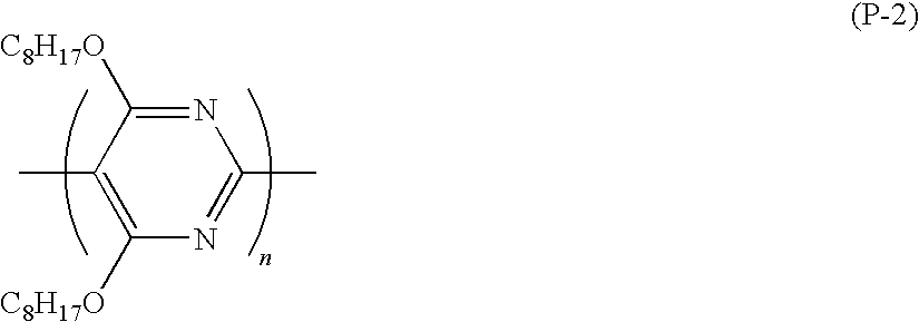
N1=C(C)N=C([C8H17O])C(C)=C1[C8H17O]
